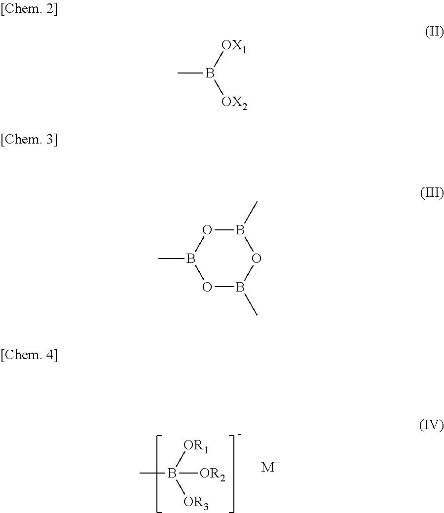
CB([OR1])([OR3])[OR2].[M+].CB([OX1])[OX2].B1(C)OB(C)OB(C)O1
